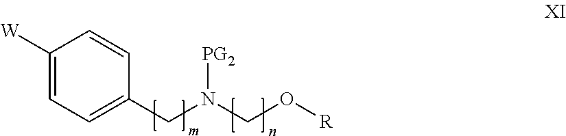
C1([W])=CC=C(CN(CO[R])[PG2])C=C1
